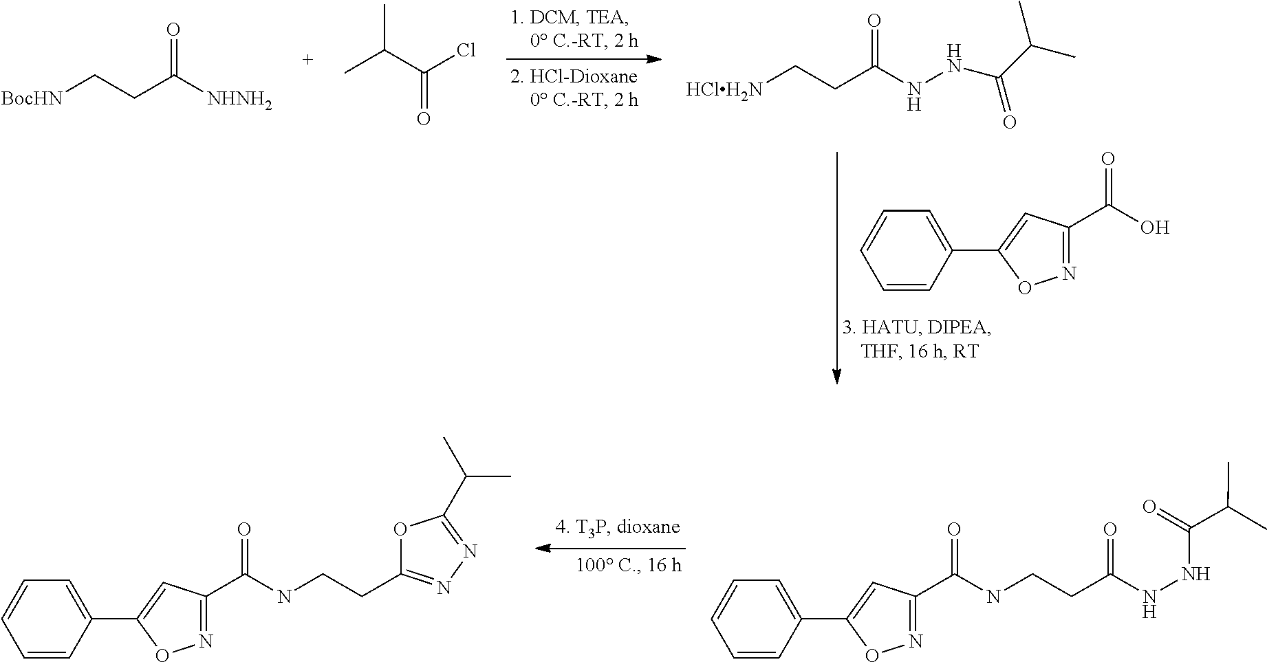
C1=CC(C2=CC(C(O)=O)=NO2)=CC=C1.[BocHN]CCC([NHNH2])=O.CC(C(Cl)=O)C.[HClH2N]CCC(NNC(C(C)C)=O)=O.C1=CC(C2=CC(C(NCCC(NNC(=O)C(C)C)=O)=O)=NO2)=CC=C1.C1=CC(C2=CC(C(NCCC3=NN=C(C(C)C)O3)=O)=NO2)=CC=C1
